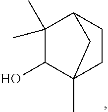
C12C(C)(C)C(O)C(C)(CC1)C2
